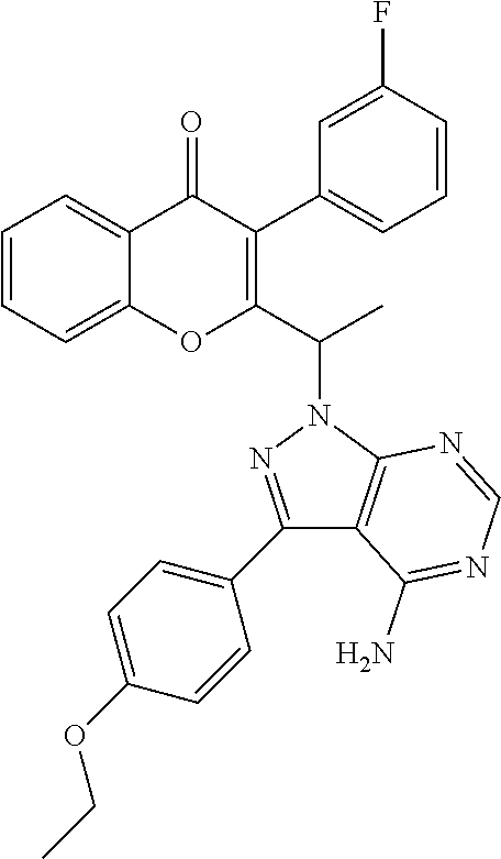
C1=CC=C2C(=C1)OC(C(N1N=C(C3=CC=C(OCC)C=C3)C3=C1N=CN=C3N)C)=C(C1=CC=CC(F)=C1)C2=O
